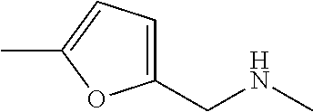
C1(CNC)=CC=C(C)O1
